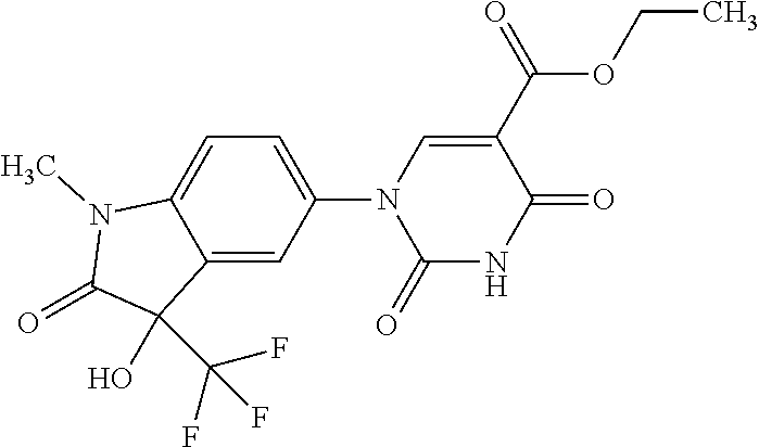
C1=C(N2C(=O)NC(=O)C(C(=O)OCC)=C2)C=C2C(=C1)N(C)C(=O)C2(O)C(F)(F)F
